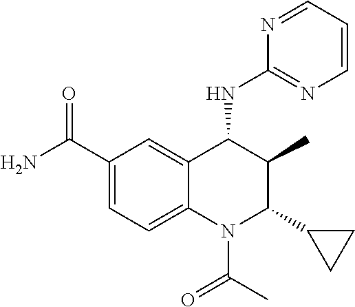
C12=CC(C(N)=O)=CC=C1N(C(C)=O)C(C1CC1)C(C)C2NC1=NC=CC=N1
